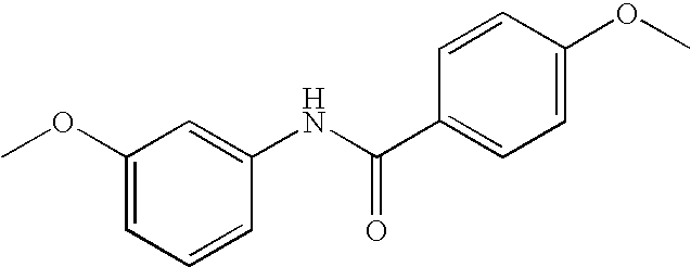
C1(OC)=CC=CC(NC(C2=CC=C(OC)C=C2)=O)=C1
